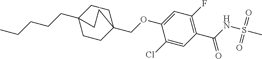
C1=C(OCC23CCC(CCCCC)(CC2)CC3)C(Cl)=CC(C(=O)NS(C)(=O)=O)=C1F
